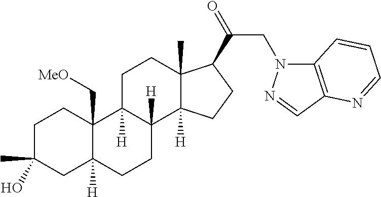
C1C(C)(O)CC2([H])C(C[MeO])(C1)C1([H])C([H])(CC2)C2([H])C(C)(CC1)C(C(=O)CN1C3=C(C=N1)N=CC=C3)CC2
